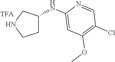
C1C(NC2=CC(OC)=C(Cl)C=N2)CNC1
